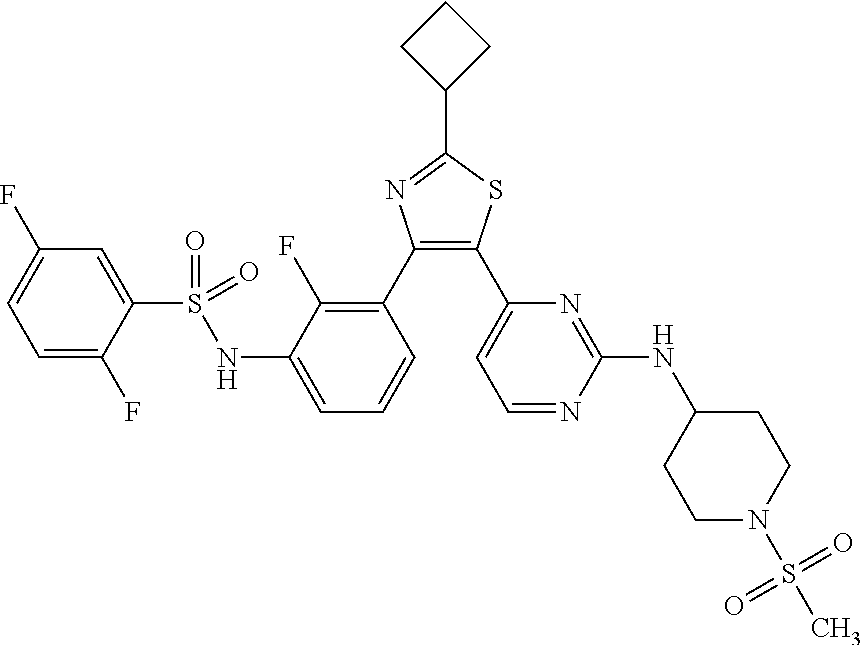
C1(C2=C(F)C(NS(C3=CC(F)=CC=C3F)(=O)=O)=CC=C2)=C(C2=CC=NC(NC3CCN(S(C)(=O)=O)CC3)=N2)SC(C2CCC2)=N1
